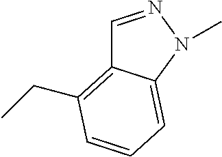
C1=NN(C)C2=CC=CC(CC)=C12
